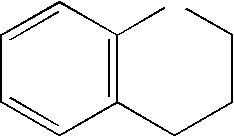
C1(C)=C(CCCC)C=CC=C1
